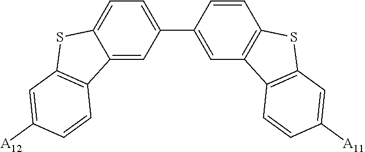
C12=CC(C3=CC4=C(C=C3)SC3=C4C=CC([A11])=C3)=CC=C1SC1=C2C=CC([A12])=C1
